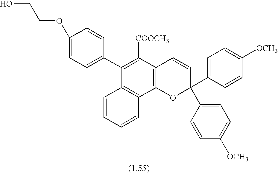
C1(OCCO)=CC=C(C2=C([COOCH3])C3=C(C4=C2C=CC=C4)OC(C2=CC=C([OCH3])C=C2)(C2=CC=C([OCH3])C=C2)C=C3)C=C1
